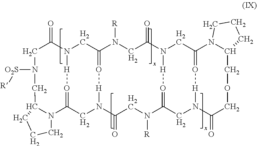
C1C(=O)N2CC3=O[H]N(CC(=O[H]2)N2C(CN1[O2S][R])CCC2)C(=O)CN([R])C1=O[H]N(C(=O)CN3[R])CC2=O[H]N(C1)C(=O)COCC1N2CCC1
